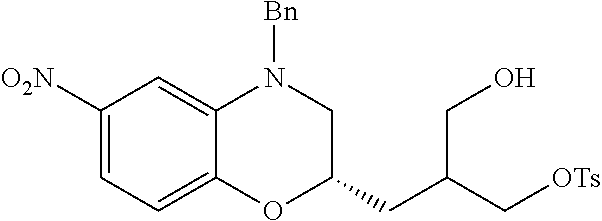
C1([O2N])=CC=C2C(=C1)N([Bn])CC(CC(C[OTs])CO)O2
